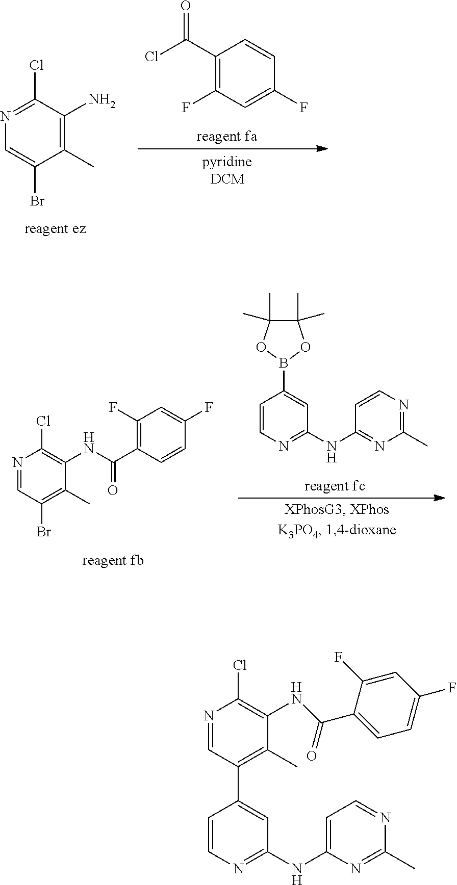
N1=C(Cl)C(N)=C(C)C(Br)=C1.C1(C(Cl)=O)=C(F)C=C(F)C=C1.N1=CC(Br)=C(C)C(NC(C2=C(F)C=C(F)C=C2)=O)=C1Cl.C1=CN=C(NC2=NC(C)=NC=C2)C=C1B1OC(C)(C)C(C)(C)O1.N1=CC(C2=CC(NC3=CC=NC(C)=N3)=NC=C2)=C(C)C(NC(=O)C2=CC=C(F)C=C2F)=C1Cl
